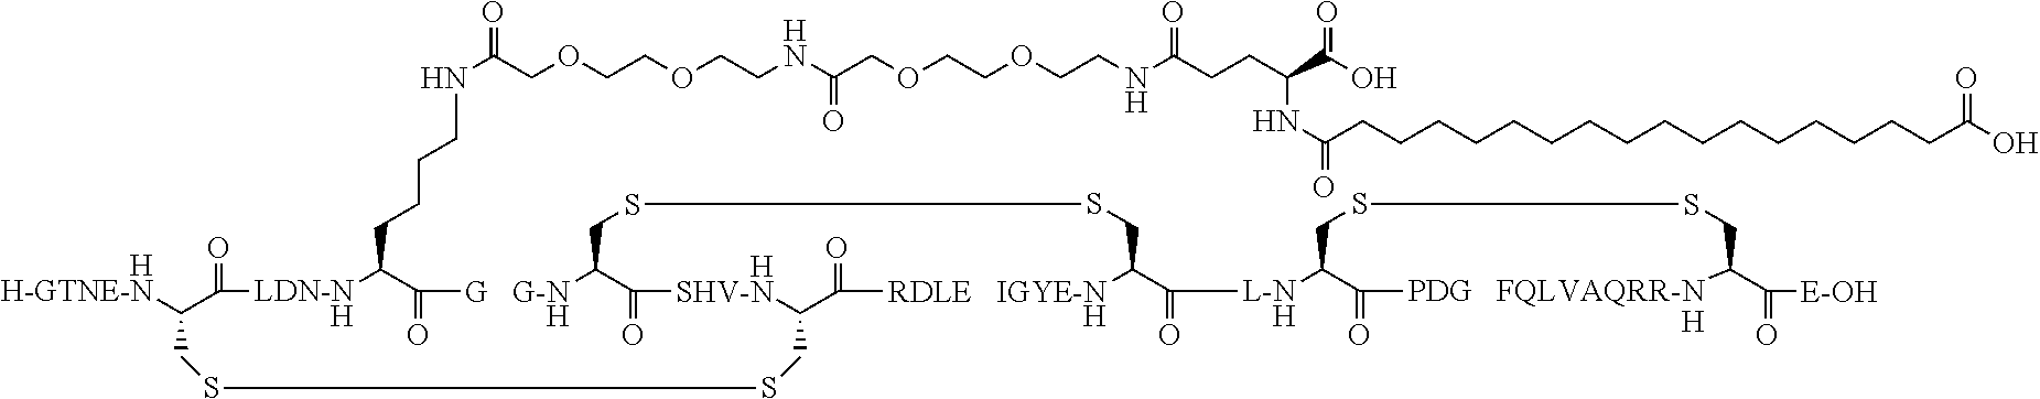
[HH-GTNE-N]C1C(=O)[LDN-NH]C(CCCCNC(COCCOCCNC(COCCOCCNC(=O)CCC(C(=O)O)NC(CCCCCCCCCCCCCCCCC(O)=O)=O)=O)=O)C(=O)[G   G-NH]C2C(=O)[HSHV-N]C(CSSC1)C(=O)[RDLE   IGYE-NH]C(C(=O)[L-NH]C1C(=O)[PDG   FQLVAQRR-NH]C(C(=O)[E-OH])CSSC1)CSSC2
